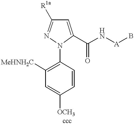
C1([MeHNH2C])=C(N2C(C(N[A]B)=O)=CC([R1a])=N2)C=CC([OCH3])=C1
